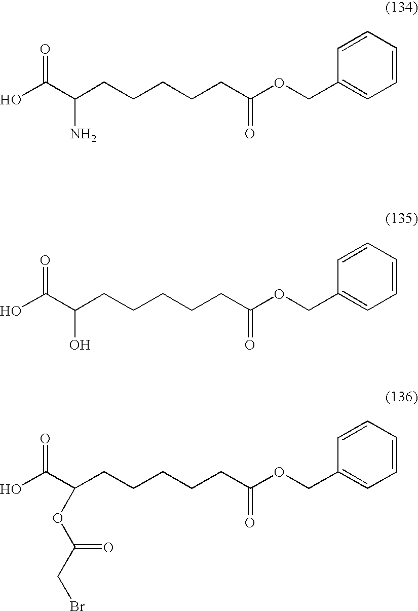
OC(C(CCCCCC(OCC1=CC=CC=C1)=O)N)=O.OC(C(CCCCCC(OCC1=CC=CC=C1)=O)O)=O.OC(C(CCCCCC(OCC1=CC=CC=C1)=O)OC(CBr)=O)=O
